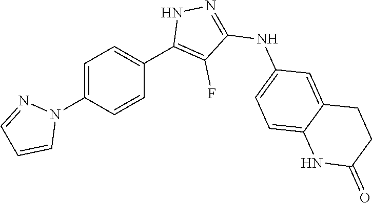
C1=C(N2N=CC=C2)C=CC(C2=C(F)C(NC3=CC=C4C(=C3)CCC(=O)N4)=NN2)=C1
